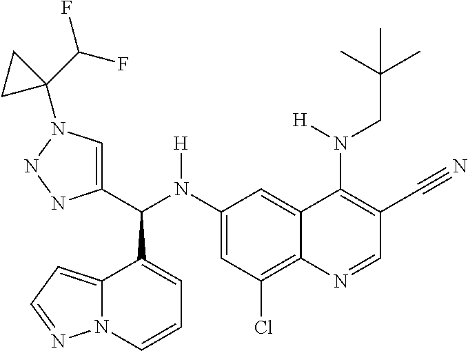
C1(N(C(C2=CN(C3(C(F)F)CC3)NN2)C2=CC=CN3C2=CC=N3)[H])=CC(Cl)=C2C(=C1)C(N(CC(C)(C)C)[H])=C(C#N)C=N2
